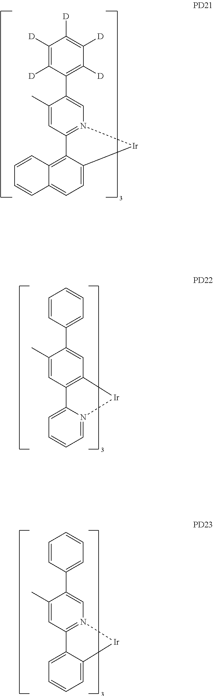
C12=CC=C3C(=C1C=CC=C2)C1=N(C=C(C2=C([D])C([D])=C([D])C([D])=C2[D])C(C)=C1)[Ir]3.C1=CC=N2C(=C1)C1=C(C=C(C3=CC=CC=C3)C(C)=C1)[Ir]2.C1=CC=C2C(=C1)C1=N(C=C(C3=CC=CC=C3)C(C)=C1)[Ir]2
